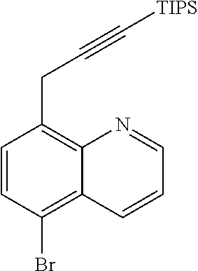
C1=CC(Br)=C2C(=C1CC#C[TIPS])N=CC=C2
